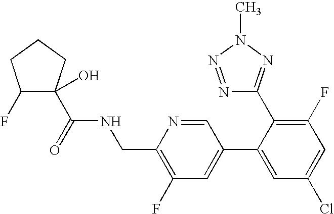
C1(F)C(C(=O)NCC2=C(F)C=C(C3=CC(Cl)=CC(F)=C3C3=NN(C)N=N3)C=N2)(O)CCC1
